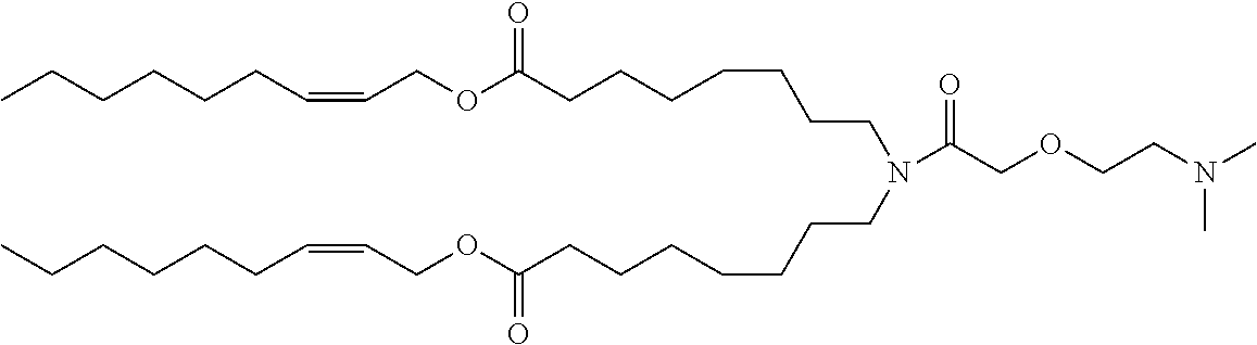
CCCCCCC=CCOC(CCCCCCCN(CCCCCCCC(OCC=CCCCCCC)=O)C(COCCN(C)C)=O)=O
